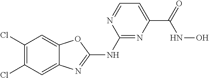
C1(Cl)=C(Cl)C=C2C(=C1)OC(NC1=NC(C(NO)=O)=CC=N1)=N2
